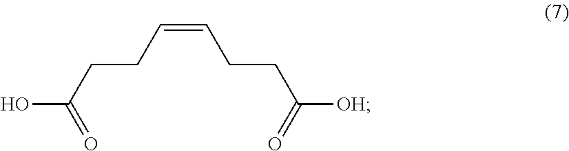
OC(=O)CCC=CCCC(=O)[OH]
